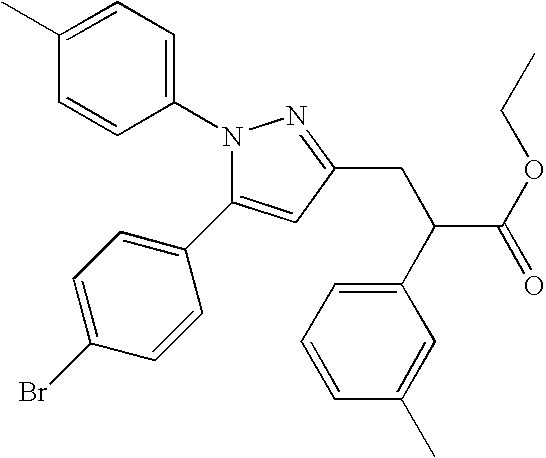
C1(C)=CC=C(N2C(C3=CC=C(Br)C=C3)=CC(CC(C(OCC)=O)C3=CC=CC(C)=C3)=N2)C=C1
